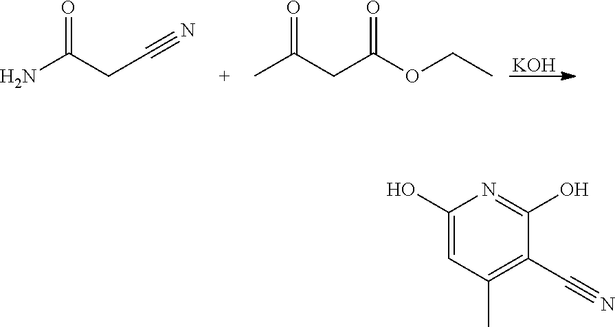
[KOH].CC(CC(OCC)=O)=O.NC(CC#N)=O.C1(O)=CC(C)=C(C#N)C(O)=N1
